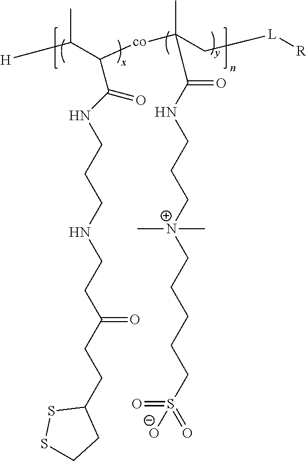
[H]C(C([co]C(C[L][R])(C)C(=O)NCCC[N+](CCCCCS(=O)(=O)[O-])(C)C)C(=O)NCCCNCCC(CCC1SSCC1)=O)C
